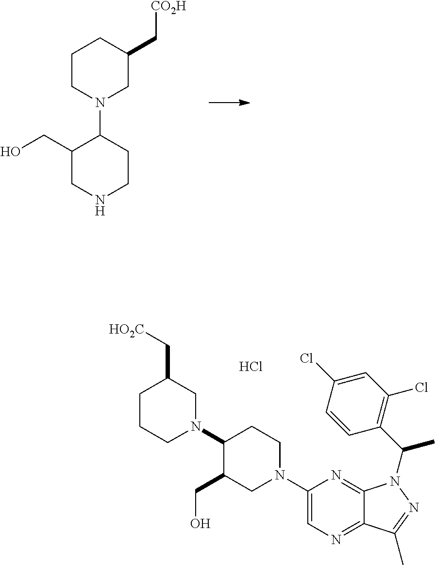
N1(C2C(CO)CN(C3=CN=C4C(=N3)N(C(C3=C(Cl)C=C(Cl)C=C3)C)N=C4C)CC2)CC(C[HO2C])CCC1.Cl.C1CN(C2C(CO)CNCC2)CC(C[CO2H])C1
